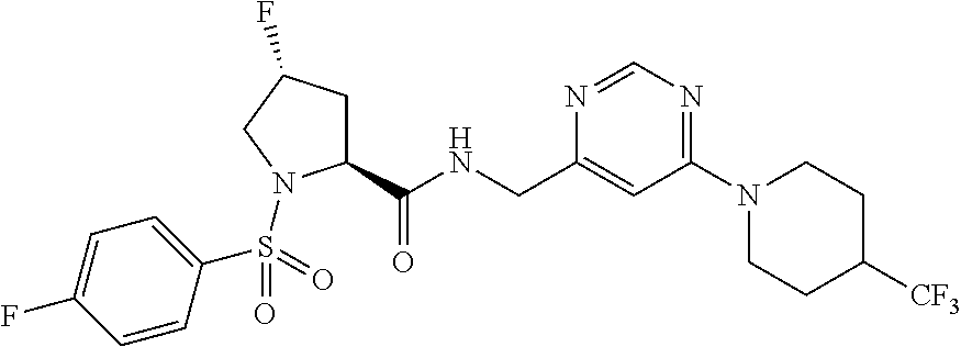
C1(C(=O)NCC2=CC(N3CCC([CF3])CC3)=NC=N2)CC(F)CN1S(=O)(=O)C1=CC=C(F)C=C1
